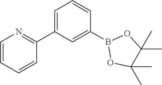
C1=CC=CC(C2=CC=CC(B3OC(C)(C)C(C)(C)O3)=C2)=N1
